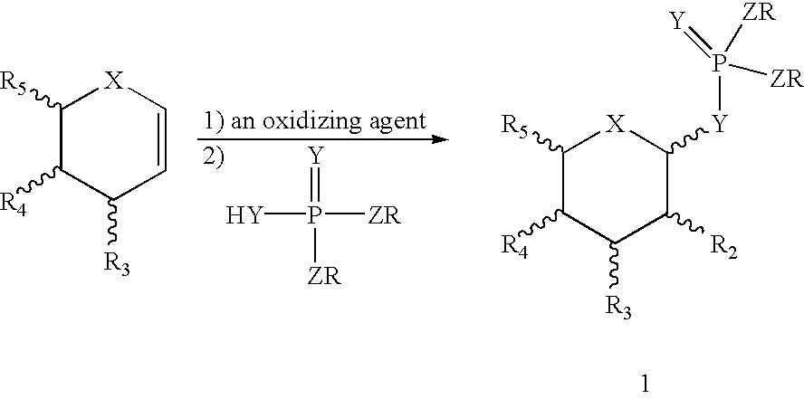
C1([R5])C([R4])C([R3])C=C[X]1.[Y]P(=[Y])([ZR])[ZR].C1([R5])C([R4])C([R3])C([R2])C([Y]P([ZR])([ZR])=[Y])[X]1
